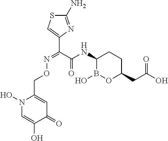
C(C(NC1B(O)OC(CC(O)=O)CC1)=O)(=NOCC1=CC(=O)C(O)=CN1O)C1=CSC(N)=N1
